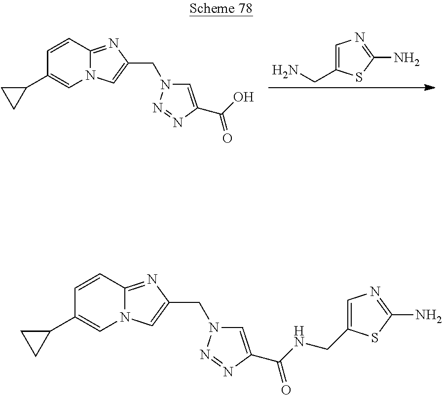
N12C(=NC(CN3C=C(C(O)=O)N=N3)=C1)C=CC(C1CC1)=C2.C1=C(CN)SC(N)=N1.N12C(=NC(CN3C=C(C(NCC4=CN=C(N)S4)=O)N=N3)=C1)C=CC(C1CC1)=C2
